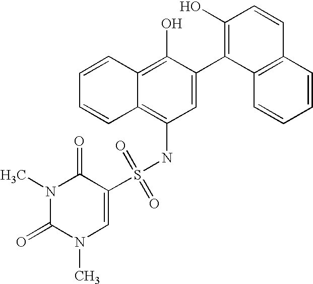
S(NC1=C2C(=C(O)C(C3=C(O)C=CC4=C3C=CC=C4)=C1)C=CC=C2)(=O)(=O)C1=CN(C)C(=O)N(C)C1=O
